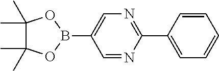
C1=NC(C2=CC=CC=C2)=NC=C1B1OC(C)(C)C(C)(C)O1
